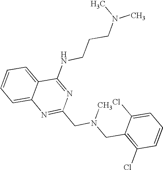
C1=CC=C2C(=C1)N=C(CN(CC1=C(Cl)C=CC=C1Cl)C)N=C2NCCCN(C)C
